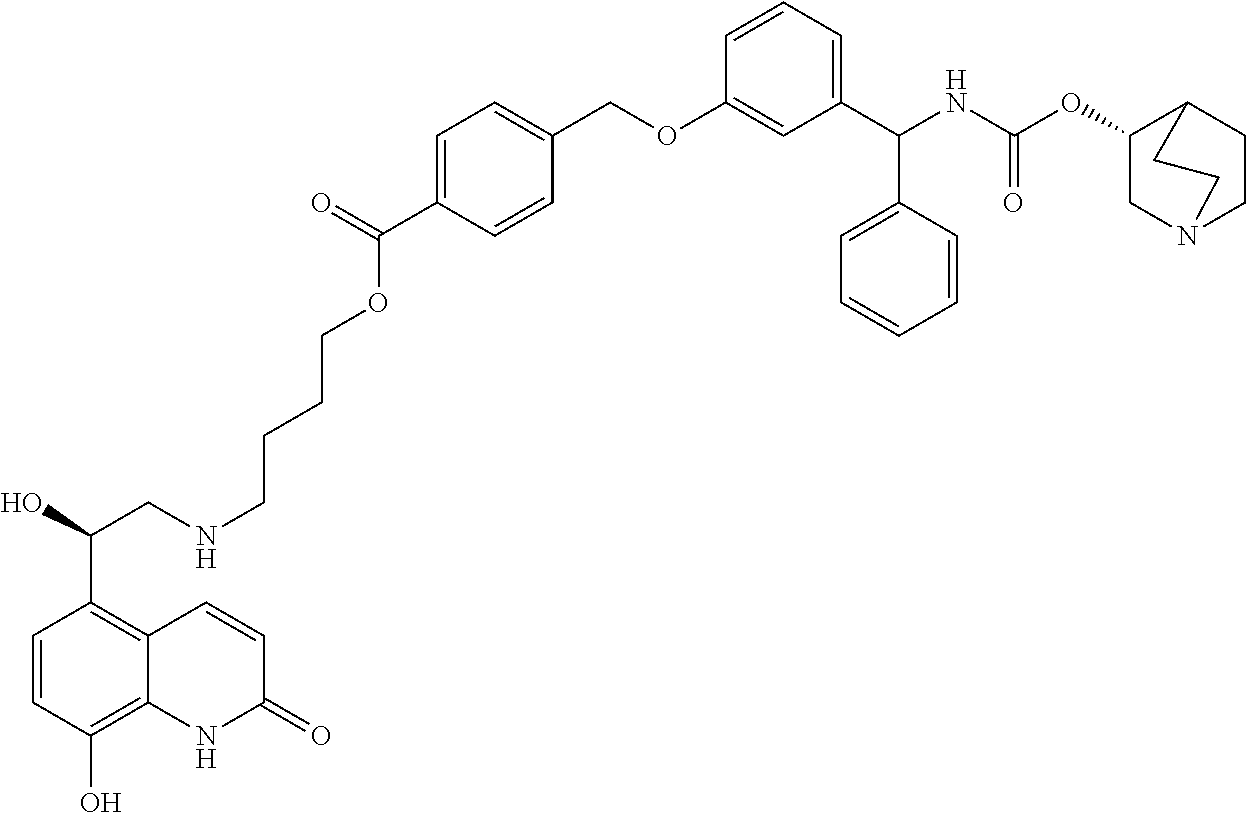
OC(CNCCCCOC(C1=CC=C(COC2=CC(C(NC(OC3CN4CCC3CC4)=O)C3=CC=CC=C3)=CC=C2)C=C1)=O)C1=C2C(=C(O)C=C1)NC(=O)C=C2
